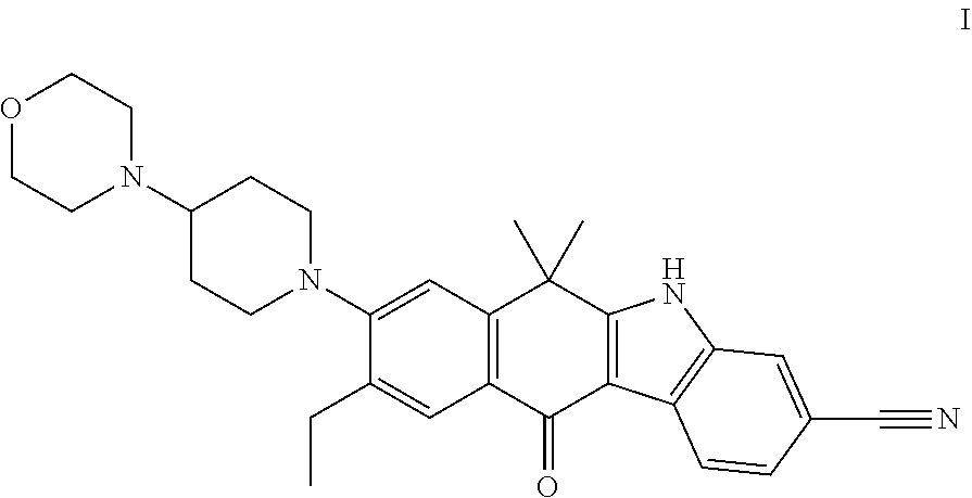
O1CCN(C2CCN(C3=CC4=C(C=C3CC)C(=O)C3=C(C4(C)C)NC4=C3C=CC(C#N)=C4)CC2)CC1
